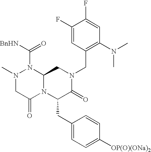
[BnHN]C(=O)N1N(C)CC(=O)N2C1CN(CC1=C(N(C)C)C=C(F)C(F)=C1)C(=O)C2CC1=CC=C([OP(O)(ONa)2])C=C1
